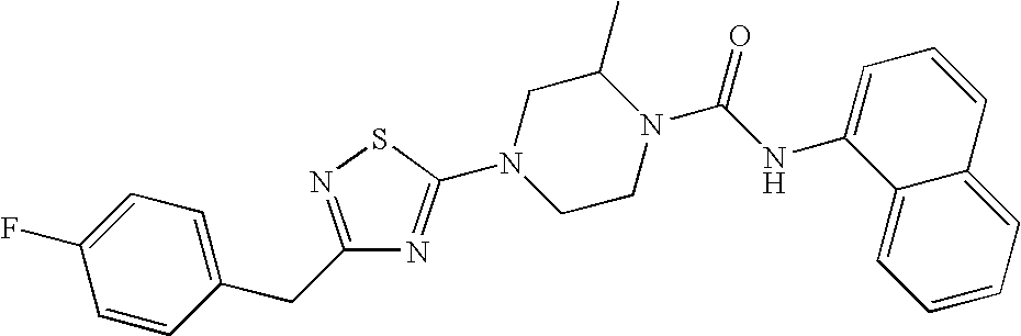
C1=CC(CC2=NSC(N3CCN(C(NC4=CC=CC5=CC=CC=C45)=O)C(C)C3)=N2)=CC=C1F
